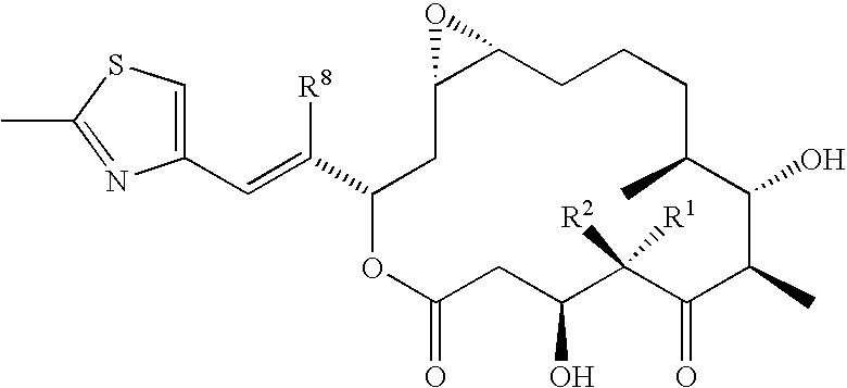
C1(C=C(C2OC(=O)CC(O)C([R2])([R1])C(=O)C(C)C(O)C(C)CCCC3C(C2)O3)[R8])=CSC(C)=N1
